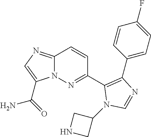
C1(C2=NN3C(=NC=C3C(=O)N)C=C2)=C(C2=CC=C(F)C=C2)N=CN1C1CNC1
